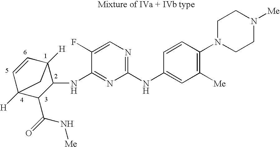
C1(NC2=CC([Me])=C(N3CCN([Me])CC3)C=C2)=NC=C(F)C(NC2C3([H])C=CC([H])(C2C(=O)N[Me])C3)=N1
